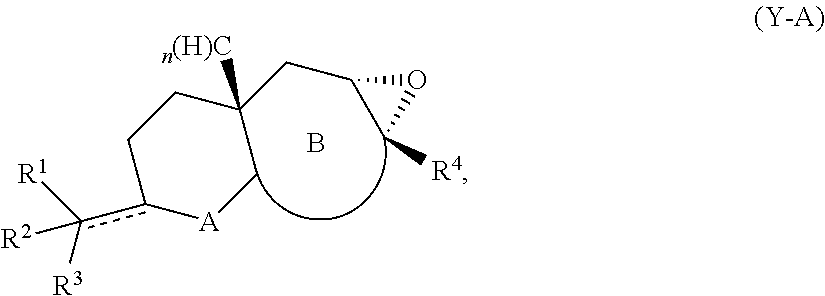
B.C1c(c([R1])([R3])[R2])[A]CC([n(H)C])(CC2OC2[R4])C1
